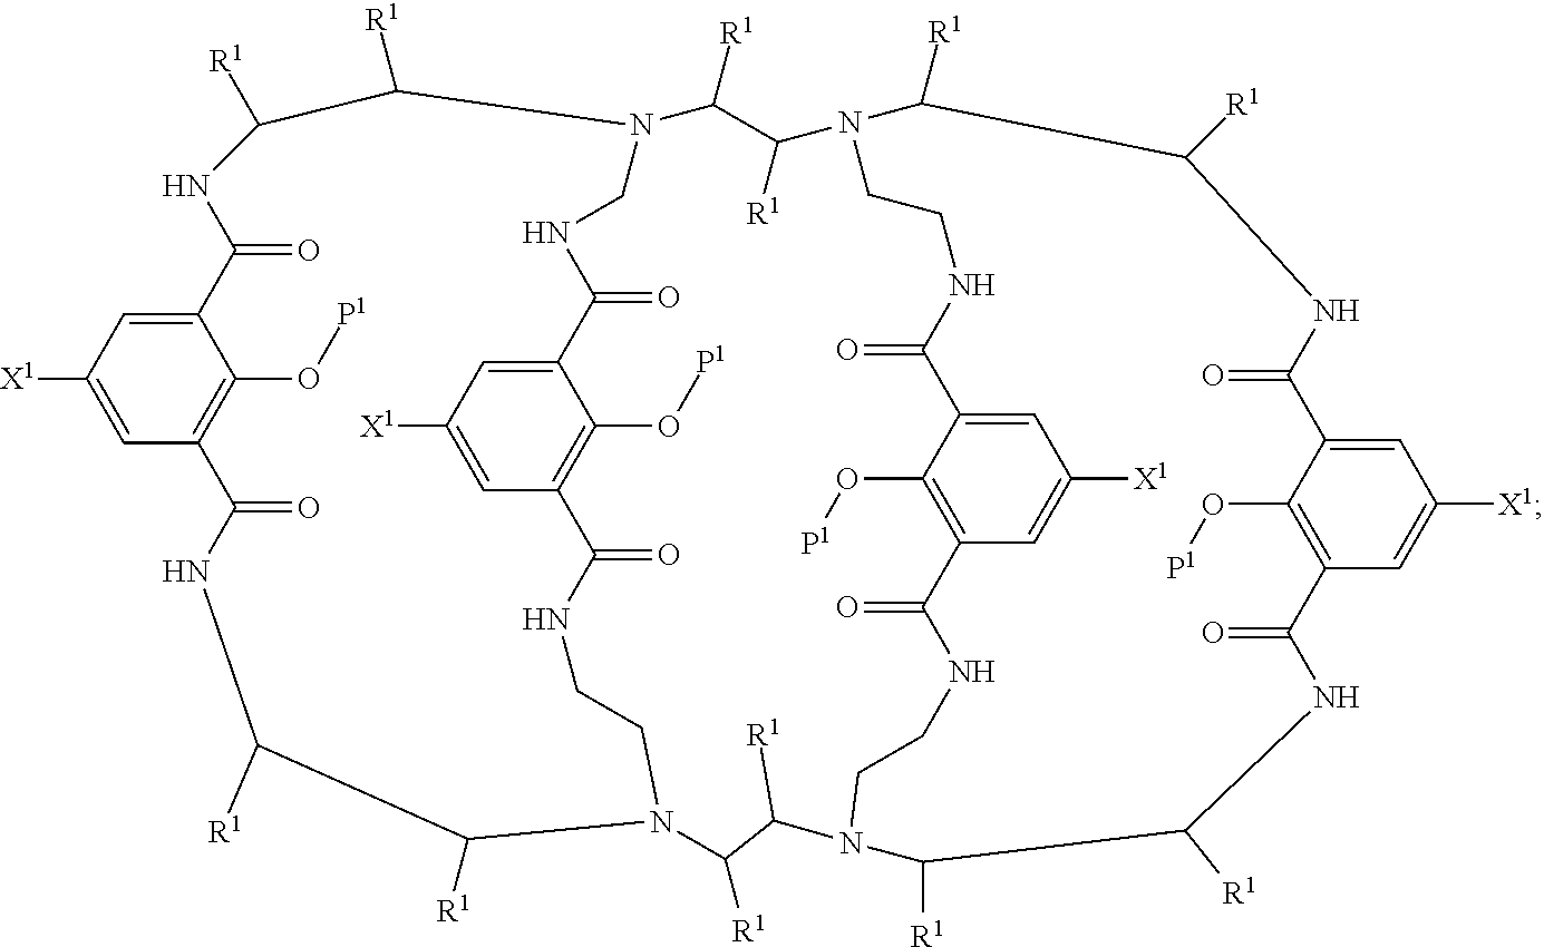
C1=C([X1])C=C2C(O[P1])=C1C(=O)NC([R1])C([R1])N1CCNC(=O)C3=C(O[P1])C(=CC([X1])=C3)C(=O)NCN(C([R1])C([R1])NC2=O)C([R1])C([R1])N2C([R1])C([R1])NC(=O)C3=CC([X1])=CC(=C3O[P1])C(=O)NC([R1])C([R1])N(CCNC(=O)C3=C(O[P1])C(=CC([X1])=C3)C(=O)NCC2)C([R1])C1[R1]
